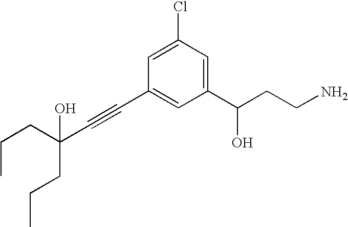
C1(C(CCN)O)=CC(Cl)=CC(C#CC(CCC)(CCC)O)=C1
